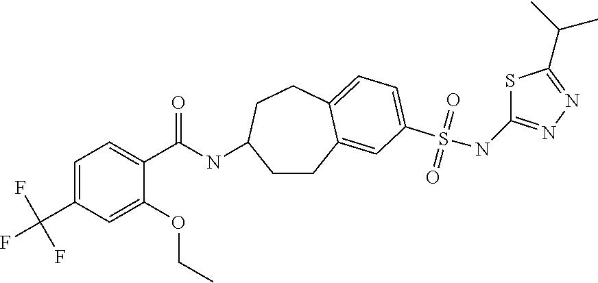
C1=C(C(F)(F)F)C=C(OCC)C(C(NC2CCC3=CC(S(=O)(=O)NC4=NN=C(C(C)C)S4)=CC=C3CC2)=O)=C1
